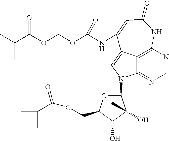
C12=C3N=CN=C1N(C1OC(COC(C(C)C)=O)C(O)C1(O)C)C=C2C(NC(OCOC(C(C)C)=O)=O)=CC(=O)N3
